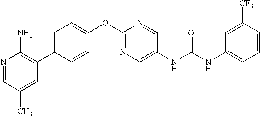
C1=CC(C2=C(N)N=CC(C)=C2)=CC=C1OC1=NC=C(NC(NC2=CC=CC([CF3])=C2)=O)C=N1
